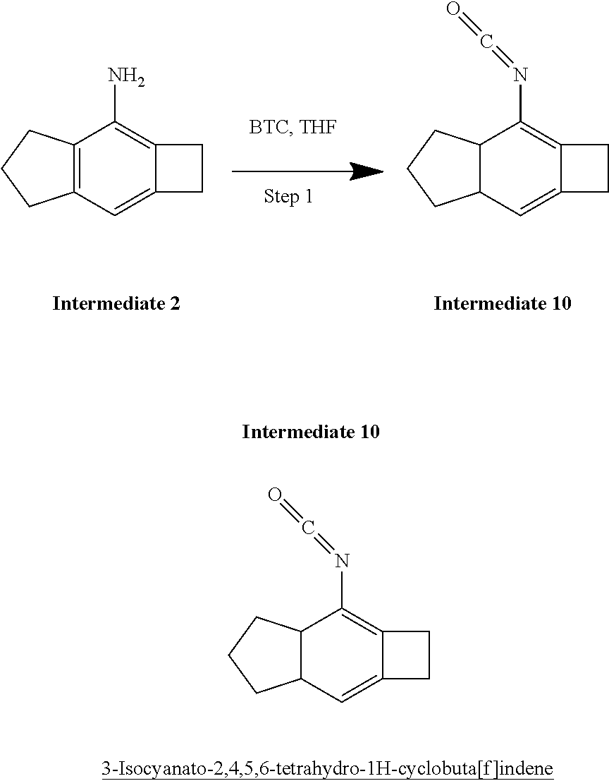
C1C2=C(CC1)C(N)=C1CCC1=C2.C1CC2C(C1)C(N=C=O)=C1CCC1=C2.C1CC2C(C1)C(N=C=O)=C1CCC1=C2
